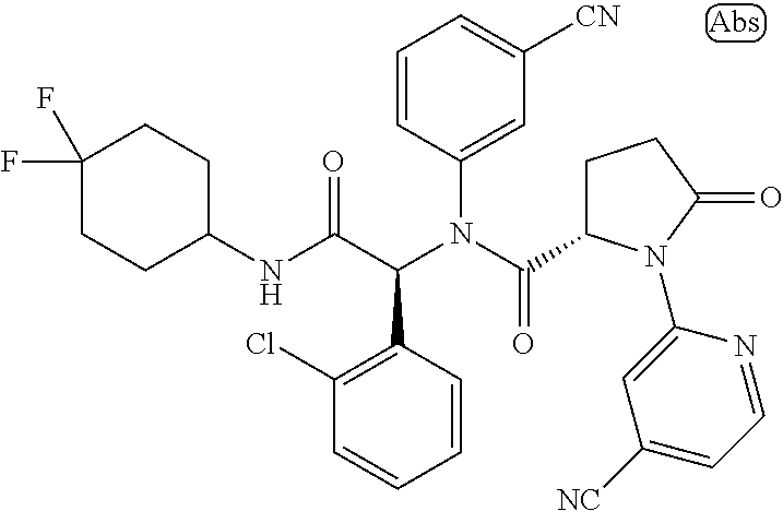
C1(N(C(C2CCC(=O)N2C2=CC([NC])=CC=N2)=O)C(C(NC2CCC(F)(F)CC2)=O)C2=C(Cl)C=CC=C2)=CC([CN])=CC=C1
